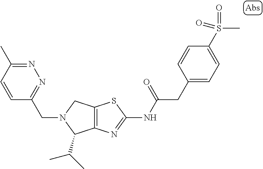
C12=C(N=C(NC(CC3=CC=C(S(C)(=O)=O)C=C3)=O)S1)C(C(C)C)N(CC1=NN=C(C)C=C1)C2
